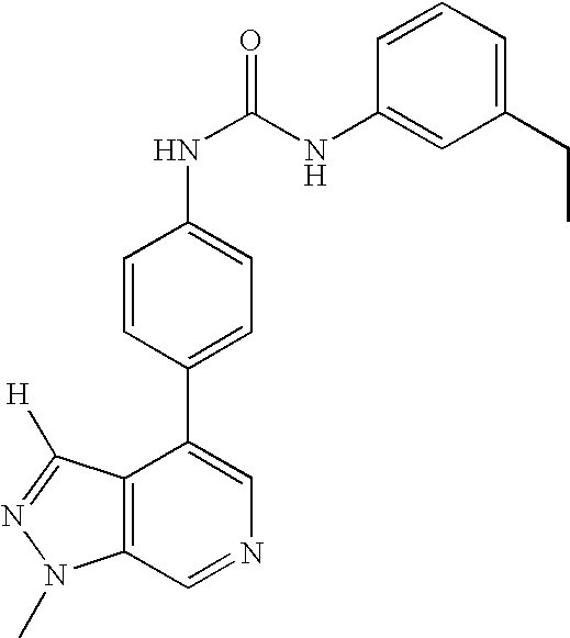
C1=CC(C2=CN=CC3=C2C([H])=NN3C)=CC=C1NC(=O)NC1=CC(CC)=CC=C1
